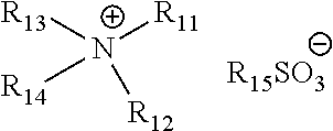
[R13][N+]([R14])([R12])[R11]
